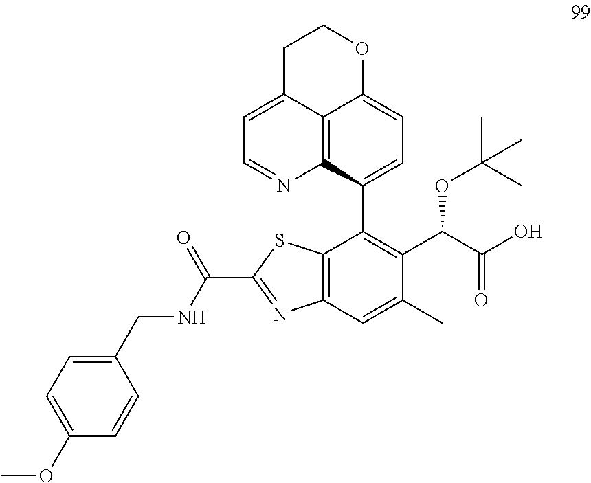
C12=C3C(C4=C(C(C(O)=O)OC(C)(C)C)C(C)=CC5=C4SC(C(=O)NCC4=CC=C(OC)C=C4)=N5)=CC=C1OCCC2=CC=N3
